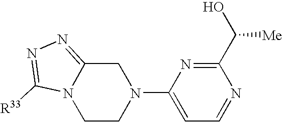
C1C2=NN=C([R33])N2CCN1C1=CC=NC(C(O)[Me])=N1
